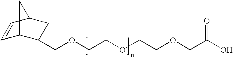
C1=CC2CC(COCCOCCOCC(O)=O)C1C2
